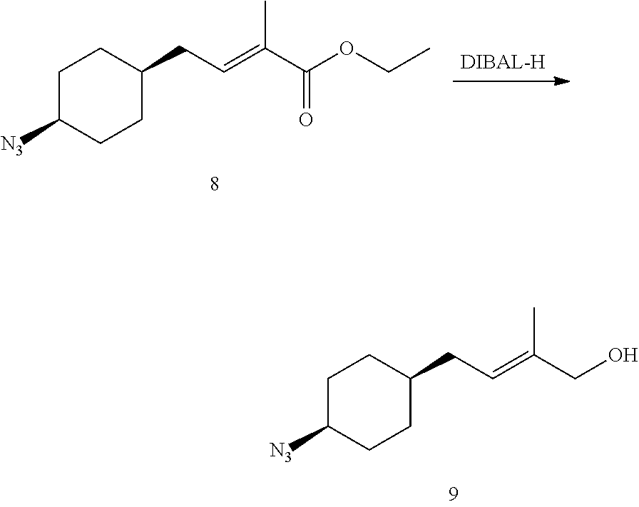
C1C([N3])CCC(CC=C(CO)C)C1.C1C([N3])CCC(CC=C(C(OCC)=O)C)C1
